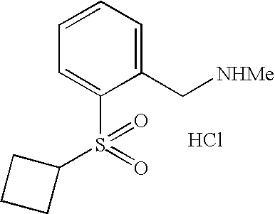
C1=C(S(=O)(=O)C2CCC2)C(C[NHMe])=CC=C1.Cl
